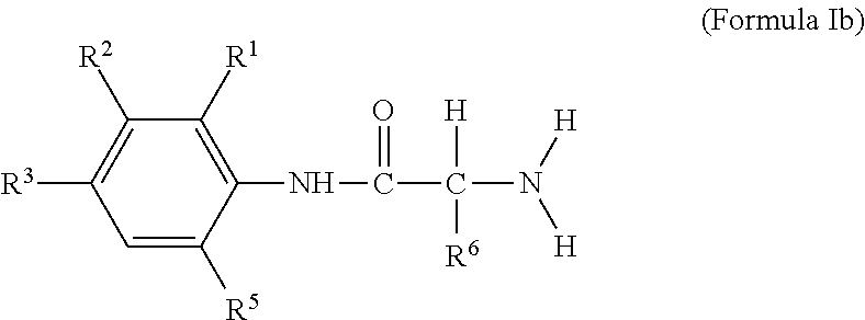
C1=C([R5])C(NC(=O)C([H])([R6])N([H])[H])=C([R1])C([R2])=C1[R3]
